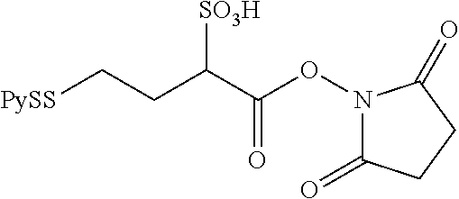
[PySS]CCC(C(ON1C(=O)CCC1=O)=O)[SO3H]
